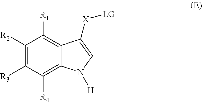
C1([R2])=C([R3])C([R4])=C2C(=C1[R1])C([X][LG])=CN2[H]
